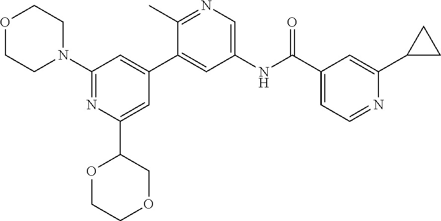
C1(C(NC2=CN=C(C)C(C3=CC(N4CCOCC4)=NC(C4COCCO4)=C3)=C2)=O)=CC=NC(C2CC2)=C1
